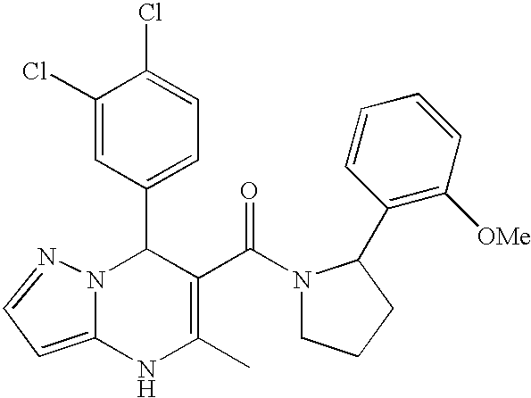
C1(C2N3C(=CC=N3)NC(C)=C2C(=O)N2CCCC2C2=C([OMe])C=CC=C2)=CC=C(Cl)C(Cl)=C1
